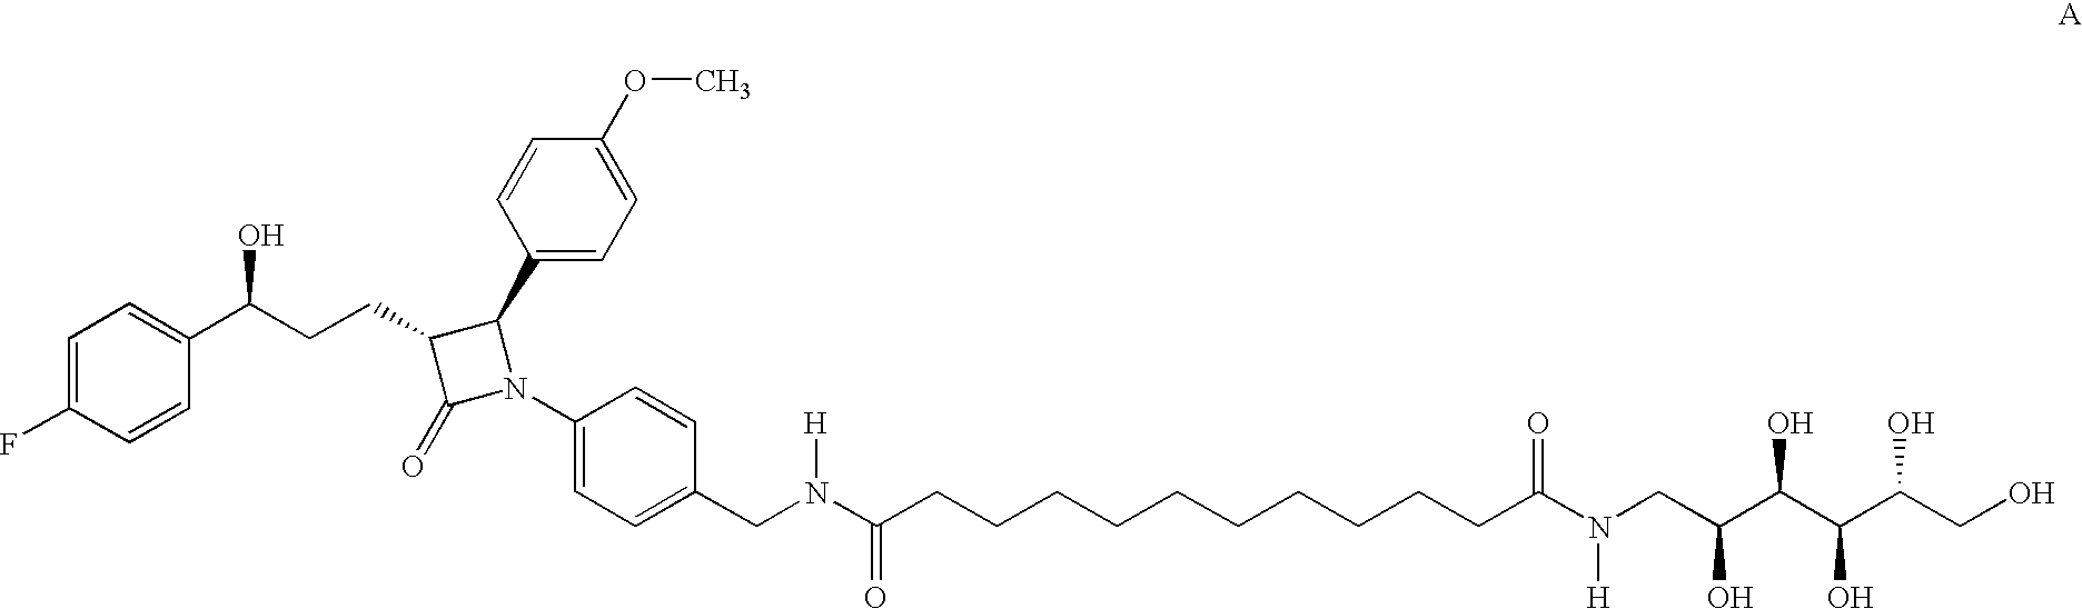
C(CC(C1=CC=C(F)C=C1)O)C1C(C2=CC=C(OC)C=C2)N(C2=CC=C(CN(C(CCCCCCCCCCC(N(CC(C(C(C(CO)O)O)O)O)[H])=O)=O)[H])C=C2)C1=O
